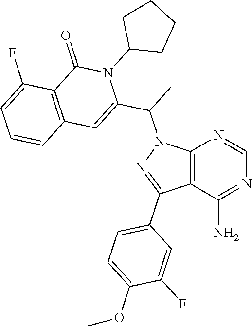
C12=C(C(N)=NC=N1)C(C1=CC=C(OC)C(F)=C1)=NN2C(C1=CC2=C(C(=O)N1C1CCCC1)C(F)=CC=C2)C
